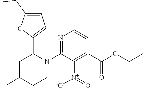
C1=C(CC)OC(C2CC(C)CCN2C2=NC=CC(C(=O)OCC)=C2[N+]([-O])=O)=C1
